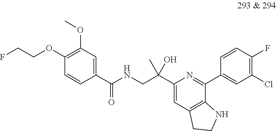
C1(OCCF)=C(OC)C=C(C(=O)NCC(C2=CC3=C(C(C4=CC(Cl)=C(F)C=C4)=N2)NCC3)(C)O)C=C1
